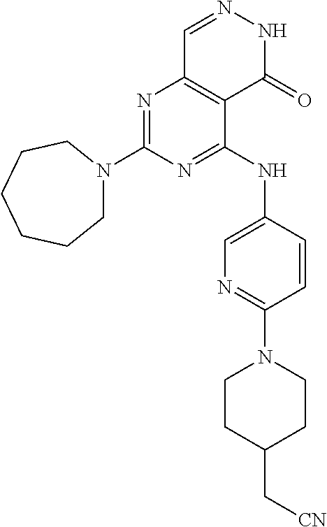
N1=C(NC2=CN=C(N3CCC(C[CN])CC3)C=C2)C2=C(N=C1N1CCCCCC1)C=NNC2=O
